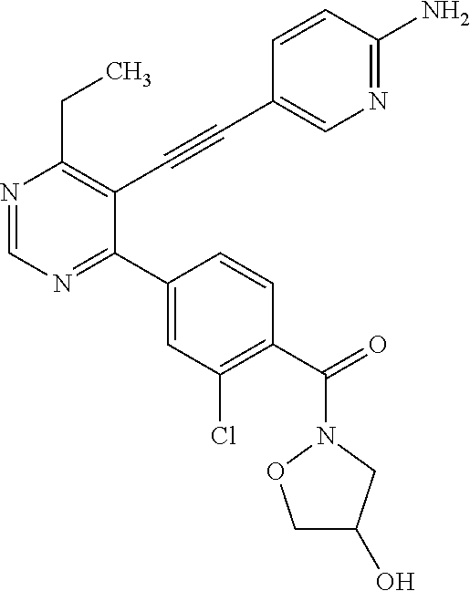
N1=CN=C(C2=CC(Cl)=C(C(=O)N3CC(O)CO3)C=C2)C(C#CC2=CN=C(N)C=C2)=C1CC
